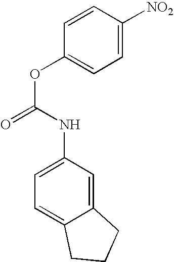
O(C(=O)NC1=CC=C2C(=C1)CCC2)C1=CC=C([NO2])C=C1
